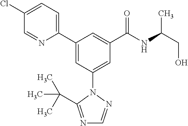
C1(C2=CC(N3N=CN=C3C(C)(C)C)=CC(C(NC(CO)C)=O)=C2)=CC=C(Cl)C=N1
